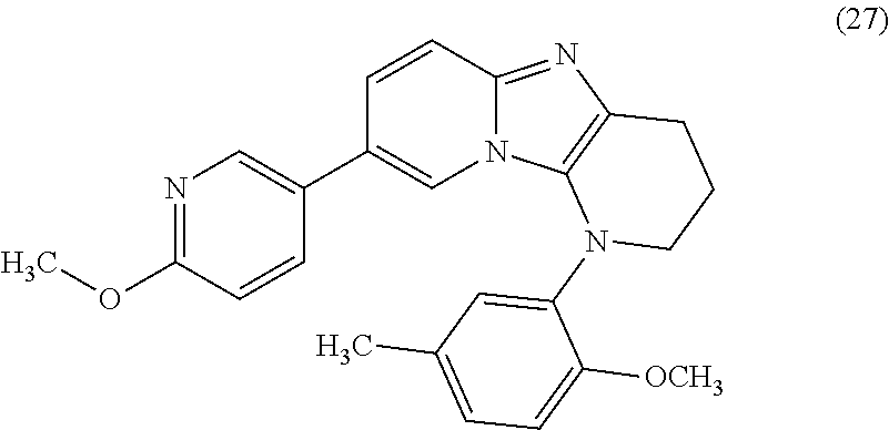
N1=C(OC)C=CC(C2=CN3C(=NC4=C3N(C3=CC(C)=CC=C3[OCH3])CCC4)C=C2)=C1
